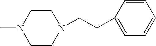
C1CN(CCC2=CC=CC=C2)CCN1C
